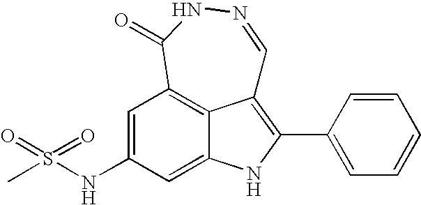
C1=C(NS(C)(=O)=O)C=C2NC(C3=CC=CC=C3)=C3C2=C1C(=O)NN=C3
